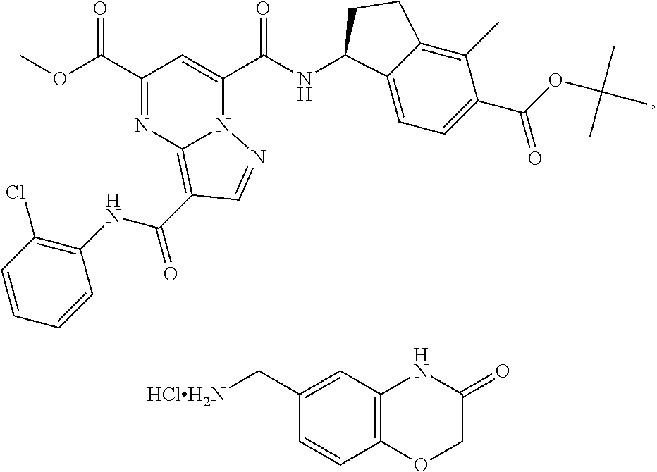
C1(C(OC)=O)=NC2=C(C(NC3=C(Cl)C=CC=C3)=O)C=NN2C(C(NC2C3=CC=C(C(OC(C)(C)C)=O)C(C)=C3CC2)=O)=C1.C([HClH2N])C1=CC2=C(C=C1)OCC(=O)N2
